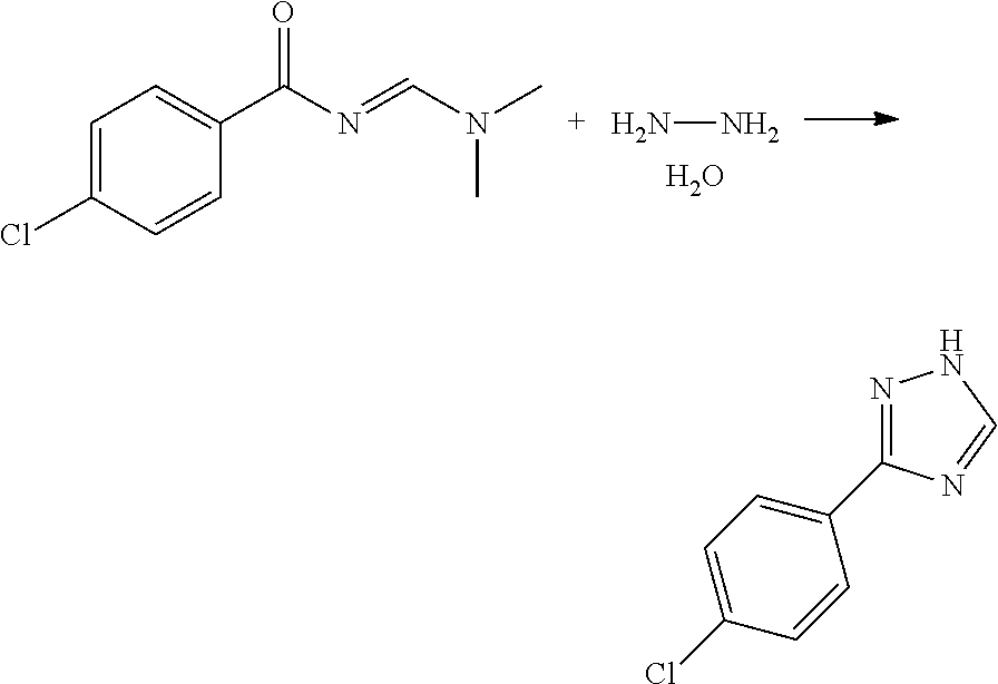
C1=C(Cl)C=CC(C(N=CN(C)C)=O)=C1.NN.O.C1=C(Cl)C=CC(C2=NNC=N2)=C1
